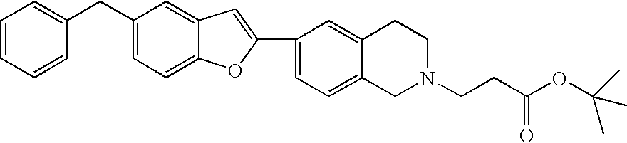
C1=CC=CC(CC2=CC=C3C(=C2)C=C(C2=CC=C4C(=C2)CCN(CCC(OC(C)(C)C)=O)C4)O3)=C1
